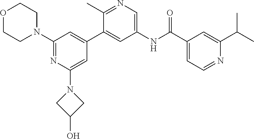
O1CCN(C2=NC(N3CC(O)C3)=CC(C3=CC(NC(C4=CC=NC(C(C)C)=C4)=O)=CN=C3C)=C2)CC1
